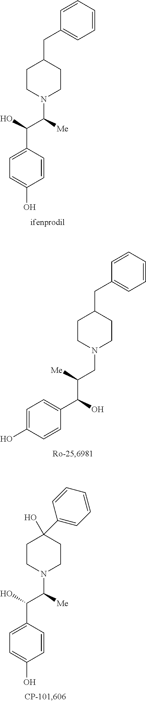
C1=C(O)C=CC(C(O)C([Me])N2CCC(CC3=CC=CC=C3)CC2)=C1.OC(C([Me])CN1CCC(CC2=CC=CC=C2)CC1)C1=CC=C(O)C=C1.C1=C(O)C=CC(C(O)C([Me])N2CCC(O)(C3=CC=CC=C3)CC2)=C1
